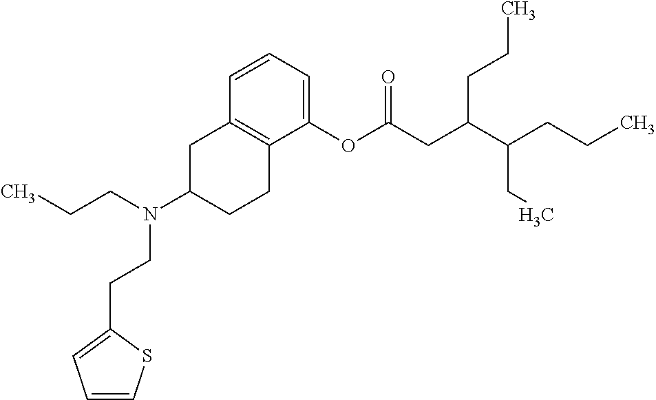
C12=C(CCC(N(CCC)CCC3=CC=CS3)C1)C(OC(CC(C(CCC)CC)CCC)=O)=CC=C2
